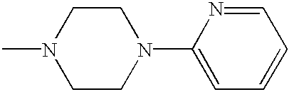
N1(C)CCN(C2=CC=CC=N2)CC1
